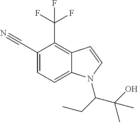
C1(C#N)=CC=C2C(=C1C(F)(F)F)C=CN2C(CC)C(O)(C)C
